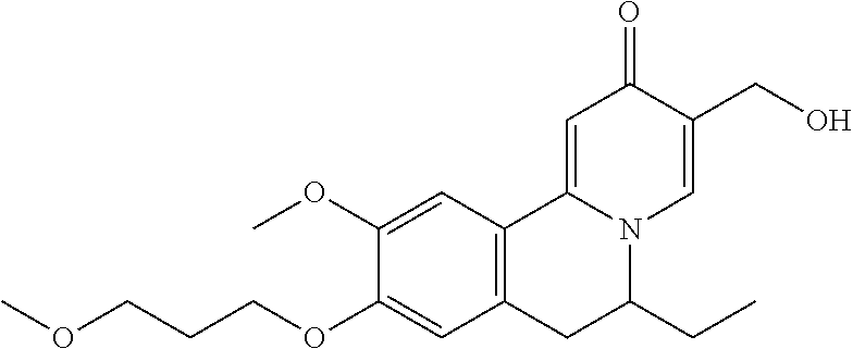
COCCCOC1=CC2=C(C=C1OC)C1=CC(=O)C(CO)=CN1C(CC)C2
